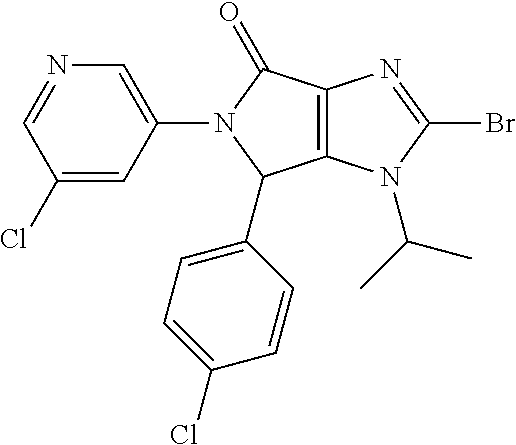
C12=C(N(C(C)C)C(Br)=N1)C(C1=CC=C(Cl)C=C1)N(C1=CN=CC(Cl)=C1)C2=O
